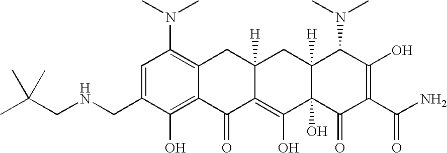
C1=C(CNCC(C)(C)C)C(O)=C2C(=C1N(C)C)CC1([H])C(=C(O)C3(O)C([H])(C1)C(N(C)C)C(O)=C(C(=O)N)C3=O)C2=O
